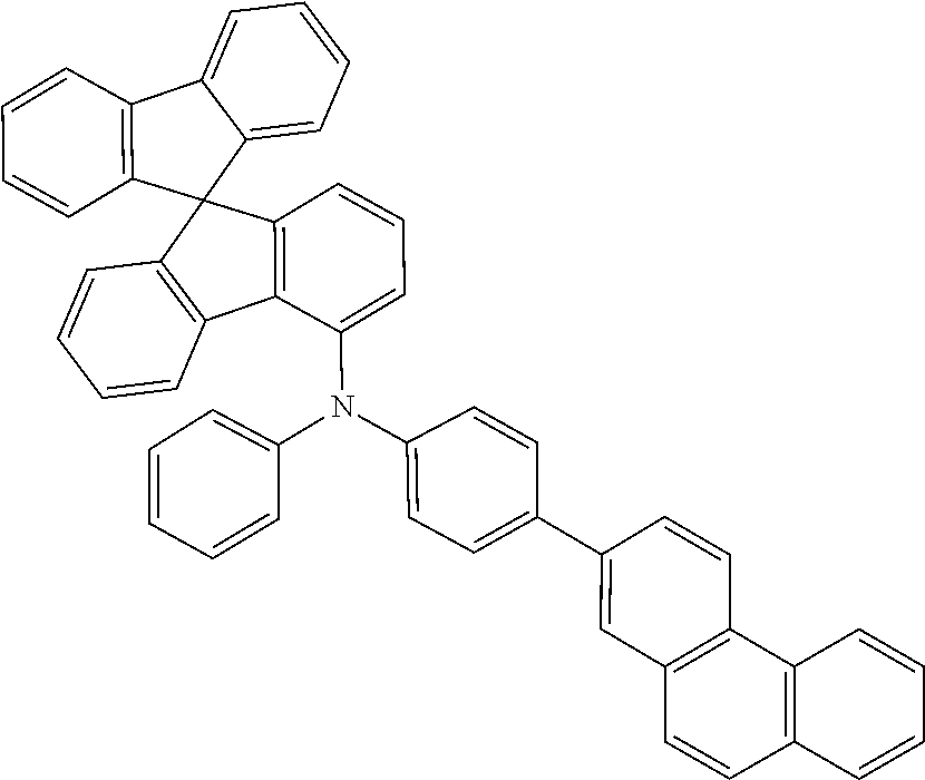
C12=C(C3(C4=C1C(N(C1=CC=CC=C1)C1=CC=C(C5=CC6=C(C=C5)C5=C(C=C6)C=CC=C5)C=C1)=CC=C4)C1=CC=CC=C1C1=C3C=CC=C1)C=CC=C2
